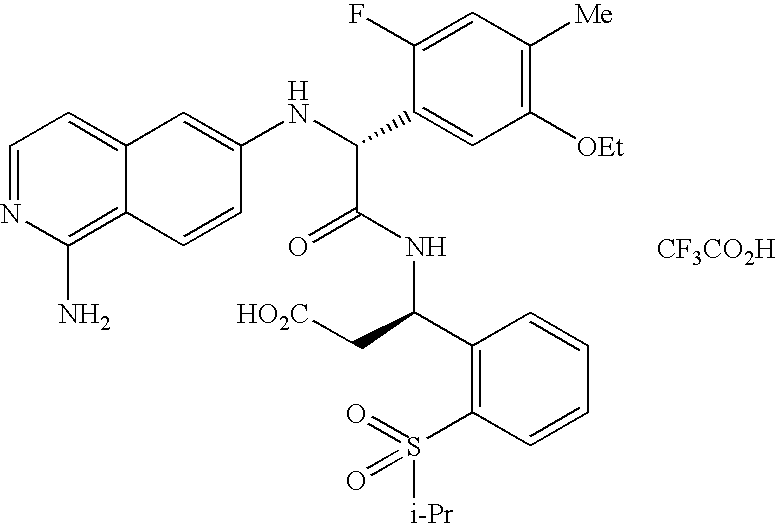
C1=NC(N)=C2C(=C1)C=C(NC(C1=CC([OEt])=C([Me])C=C1F)C(=O)NC(C1=C(S([i-Pr])(=O)=O)C=CC=C1)C[HO2C])C=C2.[CF3CO2H]
